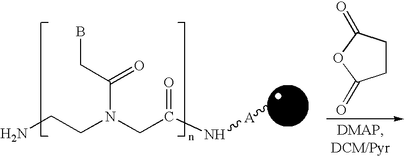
NCCN(CC(N[A]C)=O)C(CB)=O.C1CC(=O)OC1=O
